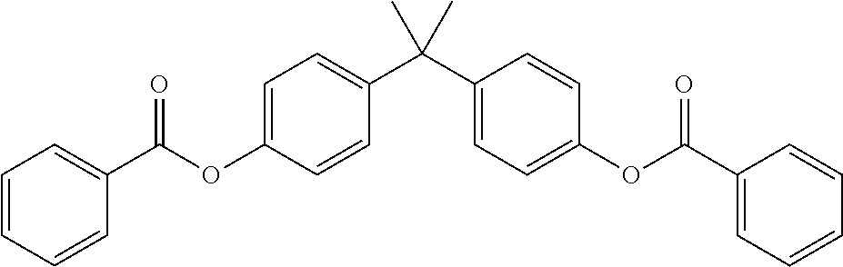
C1=CC=CC(C(=O)OC2=CC=C(C(C3=CC=C(OC(C4=CC=CC=C4)=O)C=C3)(C)C)C=C2)=C1
